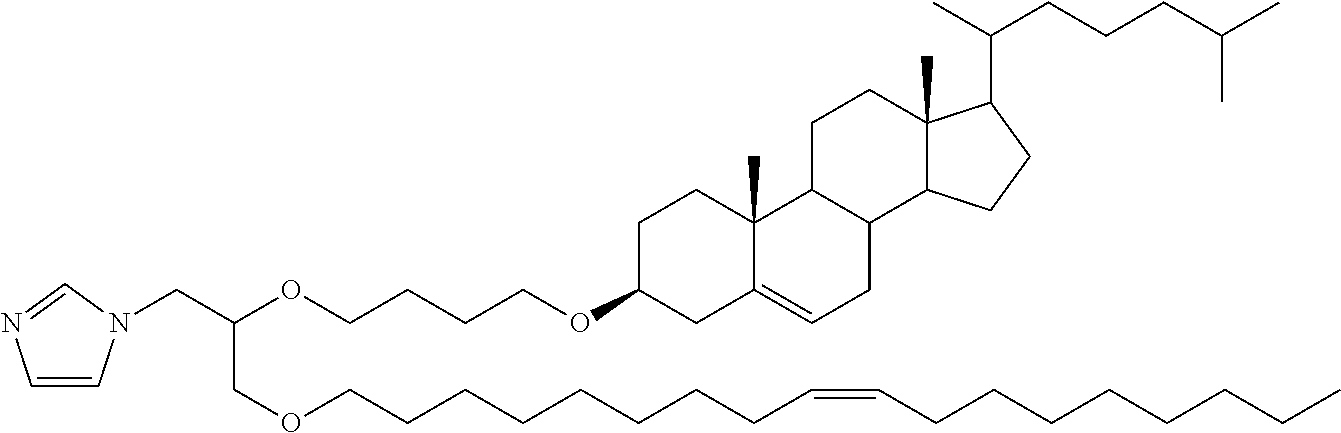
O(C1CC2=CCC3C(C2(C)CC1)CCC1(C)C3CCC1C(C)CCCC(C)C)CCCCOC(CN1C=CN=C1)COCCCCCCCCC=CCCCCCCCC
